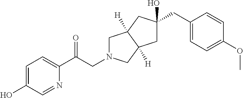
C1N(CC(C2=CC=C(O)C=N2)=O)CC2([H])C1([H])CC(O)(CC1=CC=C(OC)C=C1)C2
